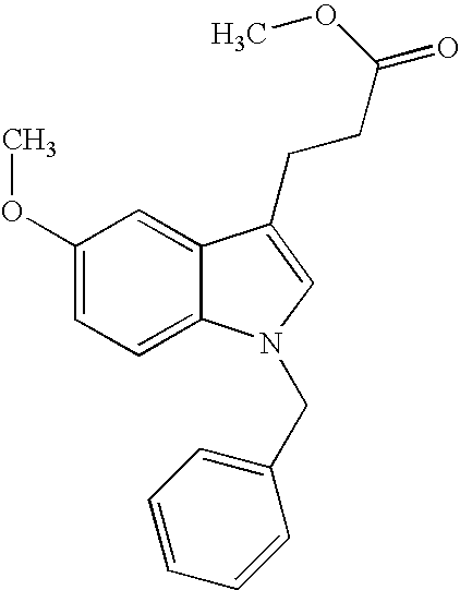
C12=CC(OC)=CC=C1N(CC1=CC=CC=C1)C=C2CCC(OC)=O
